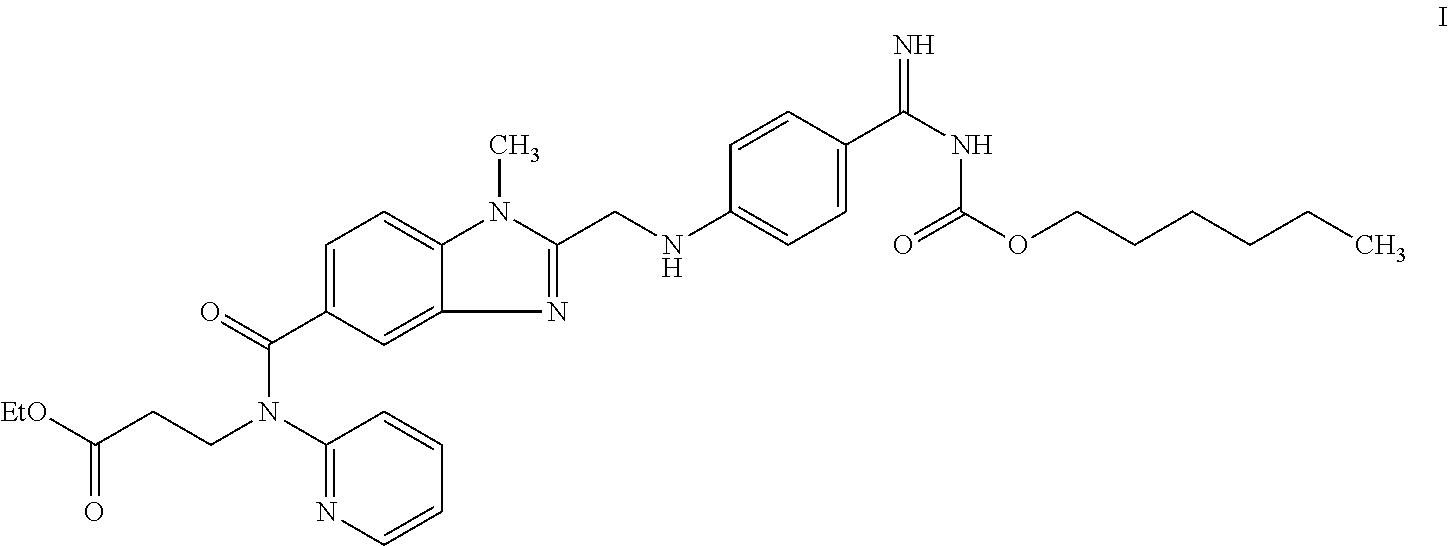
C1=C(C(=O)N(CCC([EtO])=O)C2=NC=CC=C2)C=C2C(=C1)N(C)C(CNC1=CC=C(C(NC(OCCCCCC)=O)=N)C=C1)=N2
